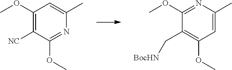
N1=C(OC)C([NC])=C(OC)C=C1C.C1=C(C)N=C(OC)C(C[BocHN])=C1OC
